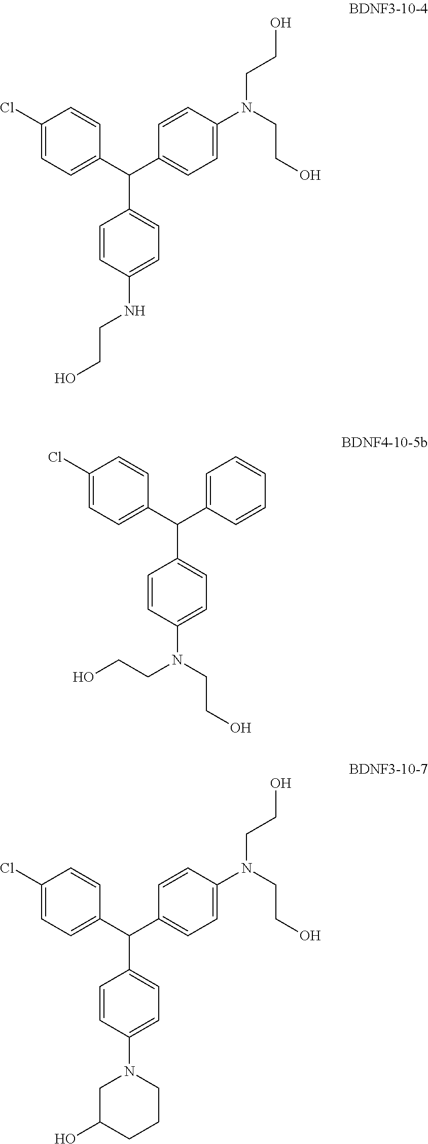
C1=C(N(CCO)CCO)C=CC(C(C2=CC=C(Cl)C=C2)C2=CC=C(NCCO)C=C2)=C1.C1=CC(C(C2=CC=C(Cl)C=C2)C2=CC=C(N(CCO)CCO)C=C2)=CC=C1.C1=C(N(CCO)CCO)C=CC(C(C2=CC=C(Cl)C=C2)C2=CC=C(N3CC(O)CCC3)C=C2)=C1
